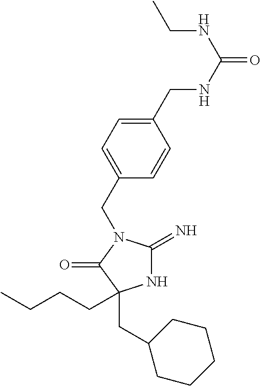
N1C(=N)N(CC2=CC=C(CNC(=O)NCC)C=C2)C(=O)C1(CCCC)CC1CCCCC1
